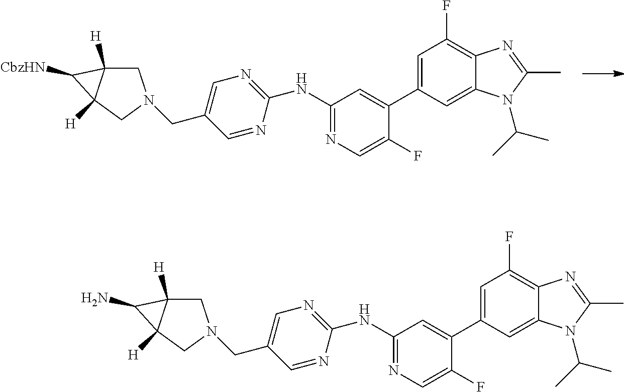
C1(NC2=NC=C(CN3CC4([H])C([H])(C3)C4[CbzHN])C=N2)=NC=C(F)C(C2=CC(F)=C3C(=C2)N(C(C)C)C(C)=N3)=C1.C1(NC2=NC=C(CN3CC4([H])C([H])(C3)C4N)C=N2)=NC=C(F)C(C2=CC(F)=C3C(=C2)N(C(C)C)C(C)=N3)=C1
